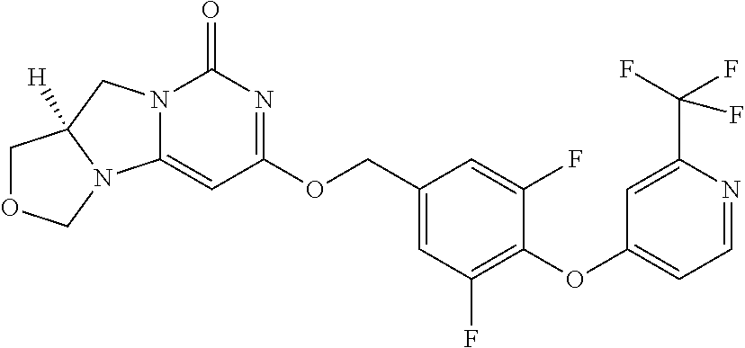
N12C(=CC(OCC3=CC(F)=C(OC4=CC=NC(C(F)(F)F)=C4)C(F)=C3)=NC1=O)N1C([H])(C2)COC1
